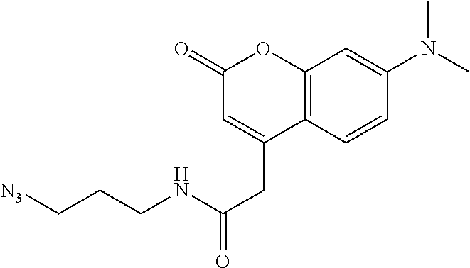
C1=C(CC(=O)NCCC[N3])C2=C(OC1=O)C=C(N(C)C)C=C2
